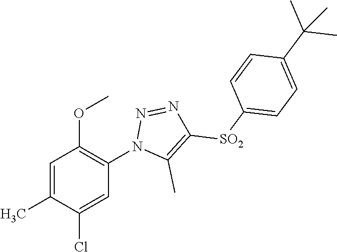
C1=C(C)C(Cl)=CC(N2C(C)=C([SO2]C3=CC=C(C(C)(C)C)C=C3)N=N2)=C1OC
